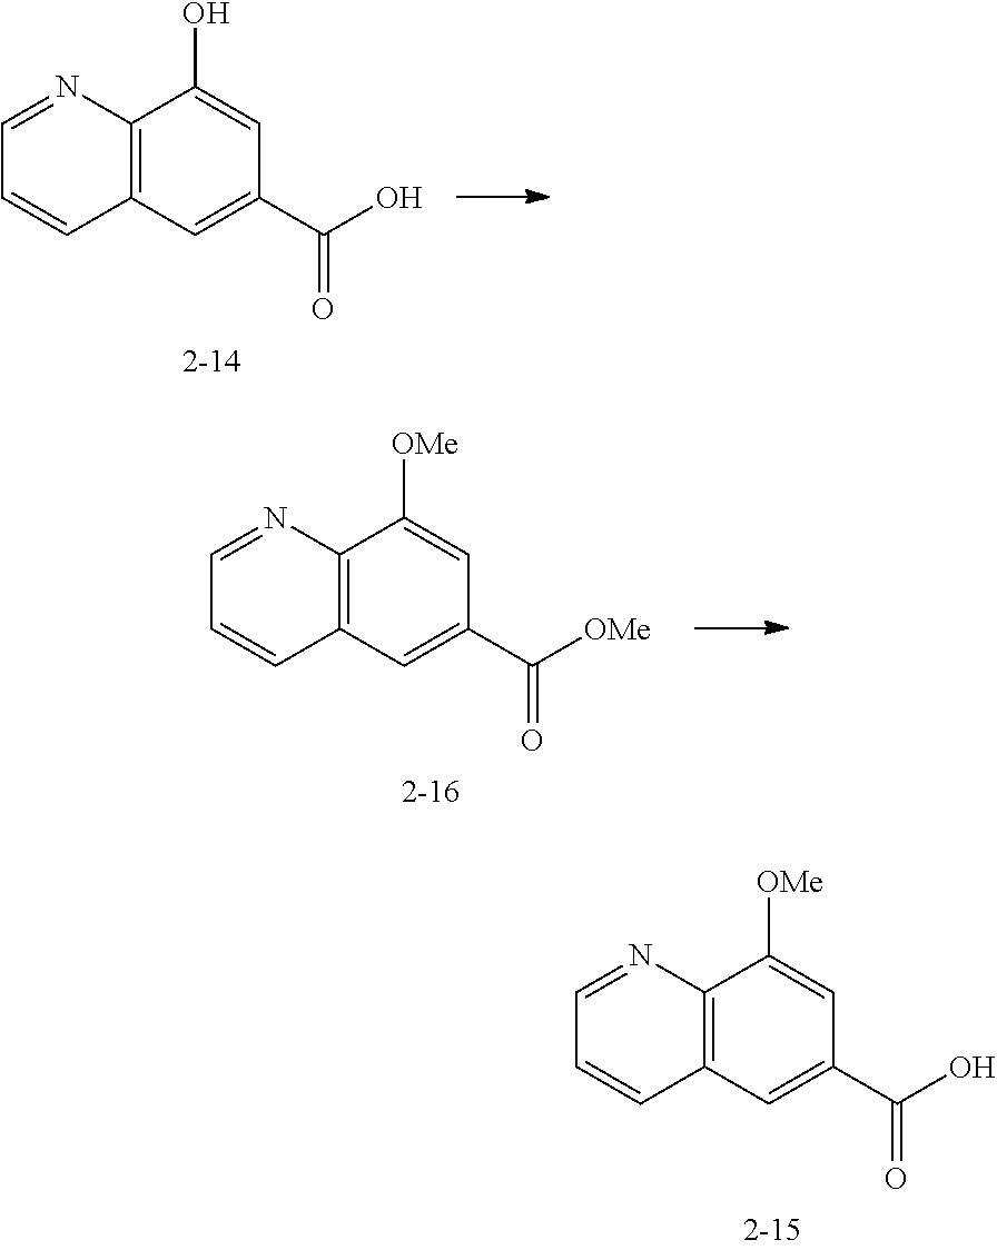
C12=C(C=C(C(O)=O)C=C1O)C=CC=N2.C12=C(C=C(C([OMe])=O)C=C1[OMe])C=CC=N2.C12=C(C=C(C(O)=O)C=C1[OMe])C=CC=N2
